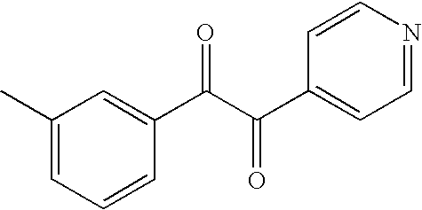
C1(C)=CC=CC(C(C(C2=CC=NC=C2)=O)=O)=C1
